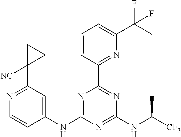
N1=C(NC2=CC(C3([NC])CC3)=NC=C2)N=C(NC([CF3])C)N=C1C1=NC(C(C)(F)F)=CC=C1
